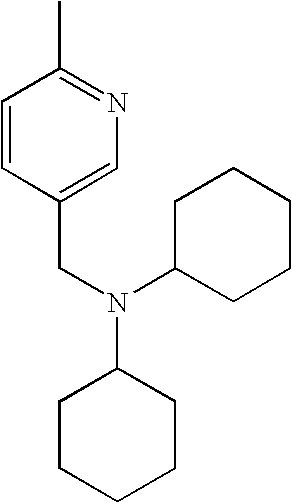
C1=CC(CN(C2CCCCC2)C2CCCCC2)=CN=C1C
